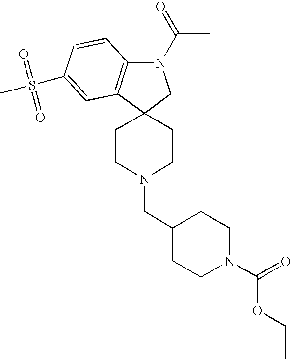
C1CN(CC2CCN(C(=O)OCC)CC2)CCC12CN(C(C)=O)C1=C2C=C(S(C)(=O)=O)C=C1
